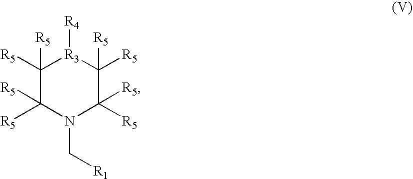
C1([R5])([R5])C([R5])([R5])N(C[R1])C([R5])([R5])C([R5])([R5])[R3]1[R4]
